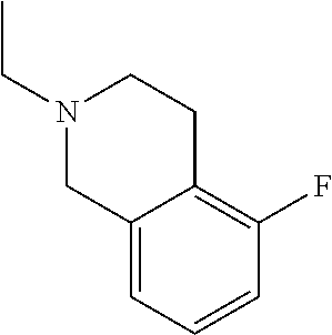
N1(CC)CC2=CC=CC(F)=C2CC1
